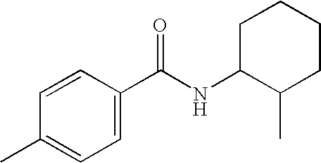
C1(C(NC2C(C)CCCC2)=O)=CC=C(C)C=C1
